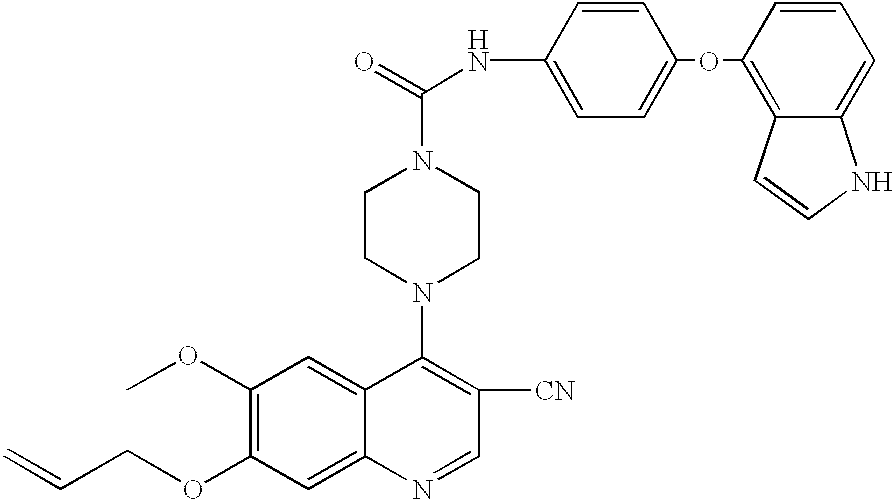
O(C1=C(OC)C=C2C(=C1)N=CC([CN])=C2N1CCN(C(=O)NC2=CC=C(OC3=C4C(=CC=C3)NC=C4)C=C2)CC1)CC=C
